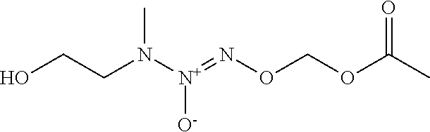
C(N([N+](=NOCOC(C)=O)[O-])C)CO
